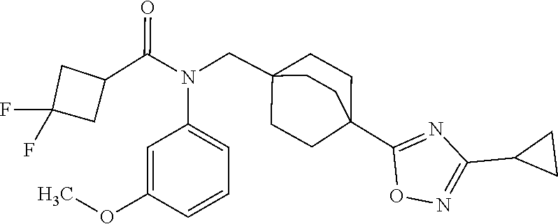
N(C(C1CC(F)(F)C1)=O)(CC12CCC(C3=NC(C4CC4)=NO3)(CC1)CC2)C1=CC=CC(OC)=C1
